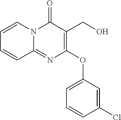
C1(OC2=CC=CC(Cl)=C2)=C(CO)C(=O)N2C(=N1)C=CC=C2
